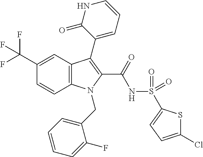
C1(C(F)(F)F)=CC2=C(C=C1)N(CC1=CC=CC=C1F)C(C(=O)NS(=O)(=O)C1=CC=C(Cl)S1)=C2C1=CC=CNC1=O
